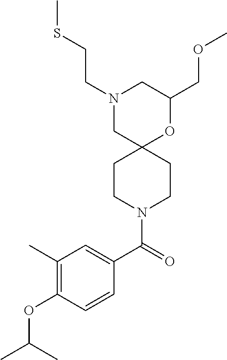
N1(CCSC)CC2(OC(COC)C1)CCN(C(C1=CC(C)=C(OC(C)C)C=C1)=O)CC2
